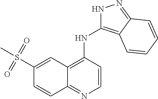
C1(S(C)(=O)=O)=CC2=C(NC3=C4C(=NN3)C=CC=C4)C=CN=C2C=C1
